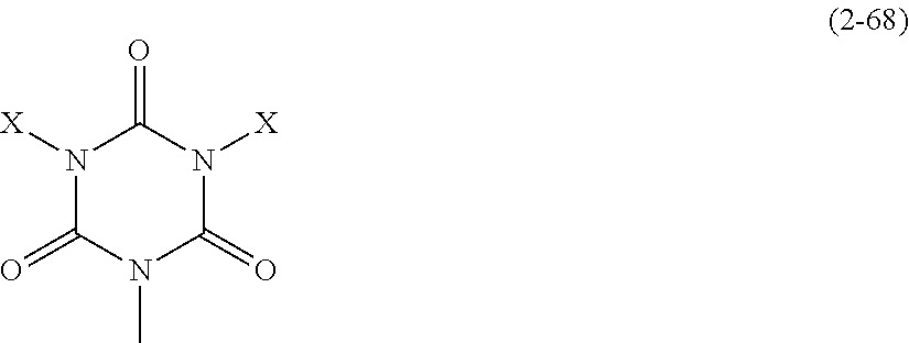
N1([X])C(=O)N(C)C(=O)N([X])C1=O
